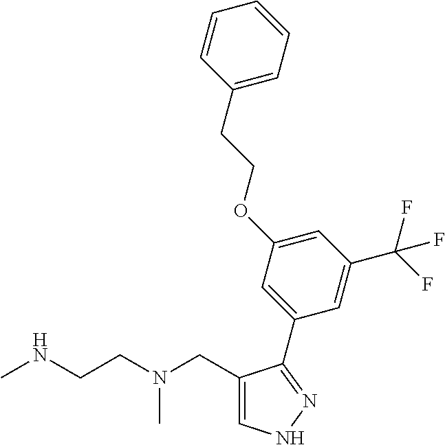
C1(CN(CCNC)C)=CNN=C1C1=CC(OCCC2=CC=CC=C2)=CC(C(F)(F)F)=C1
